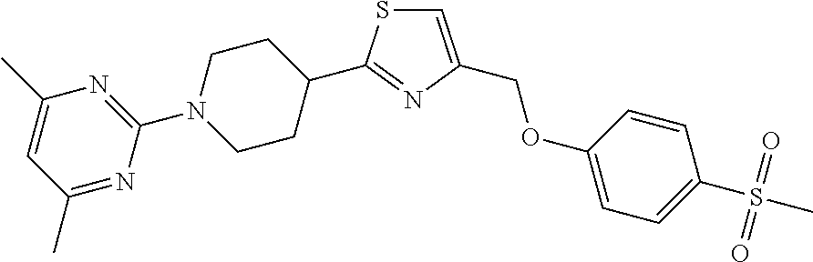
C1(N2CCC(C3=NC(COC4=CC=C(S(C)(=O)=O)C=C4)=CS3)CC2)=NC(C)=CC(C)=N1
